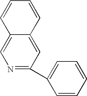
C1=CC=CC2=CC(C3=CC=CC=C3)=NC=C12
